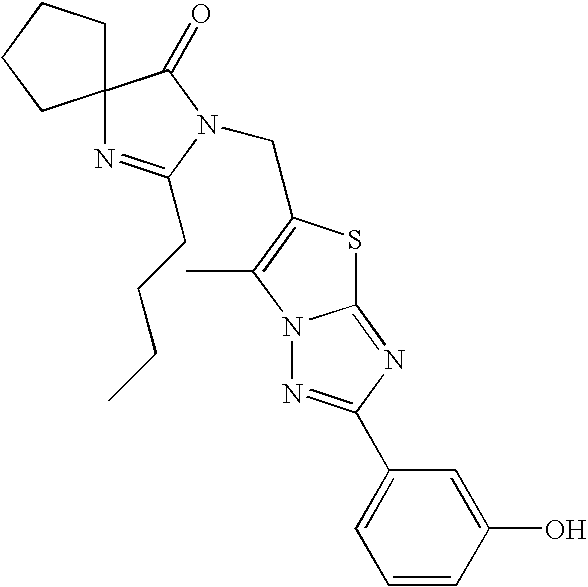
C12(N=C(CCCC)N(CC3=C(C)N4C(=NC(C5=CC=CC(O)=C5)=N4)S3)C1=O)CCCC2
